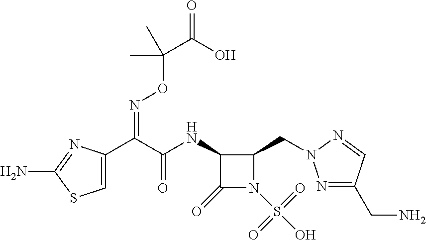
C1=C(C(C(NC2C(=O)N(S(O)(=O)=O)C2CN2N=C(CN)C=N2)=O)=NOC(C(=O)O)(C)C)N=C(N)S1
